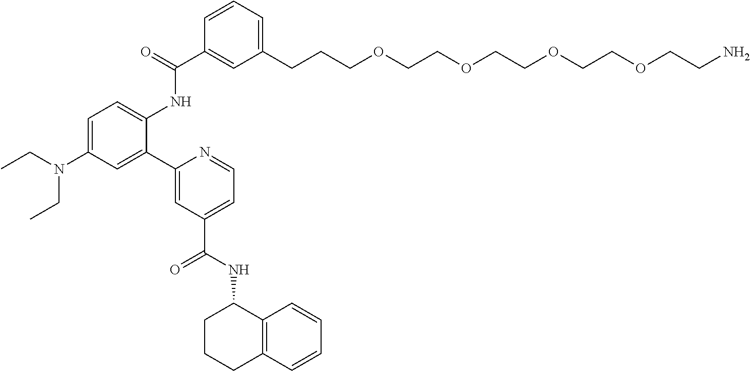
C1=C(N(CC)CC)C=C(C2=CC(C(NC3CCCC4=C3C=CC=C4)=O)=CC=N2)C(NC(C2=CC(CCCOCCOCCOCCOCCN)=CC=C2)=O)=C1
